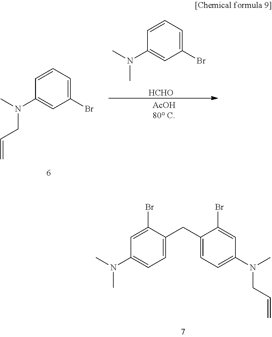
C1=C(Br)C(CC2=CC=C(N(C)CC=C)C=C2Br)=CC=C1N(C)C.C1=CC=C(Br)C=C1N(C)C.[HCHO].C1=CC=C(Br)C=C1N(C)CC=C
